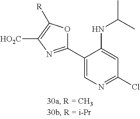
C1(C2=CN=C(Cl)C=C2NC(C)C)=NC([HO2C])=C([R])O1
